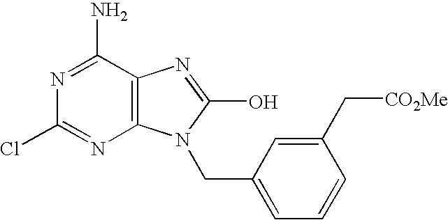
C12=C(C(N)=NC(Cl)=N1)N=C(O)N2CC1=CC=CC(C[CO2Me])=C1
